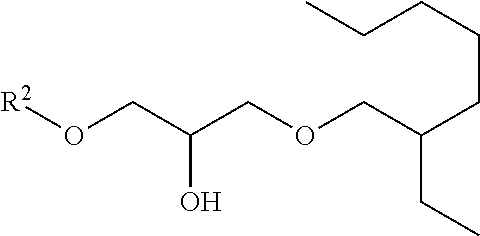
[R2]OCC(COCC(CCCCC)CC)O
